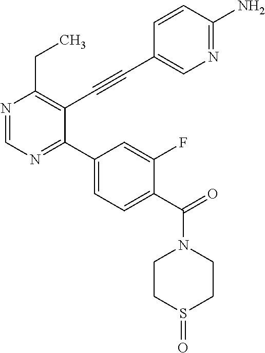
N1=CN=C(C2=CC=C(C(=O)N3CCS(=O)CC3)C(F)=C2)C(C#CC2=CN=C(N)C=C2)=C1CC
